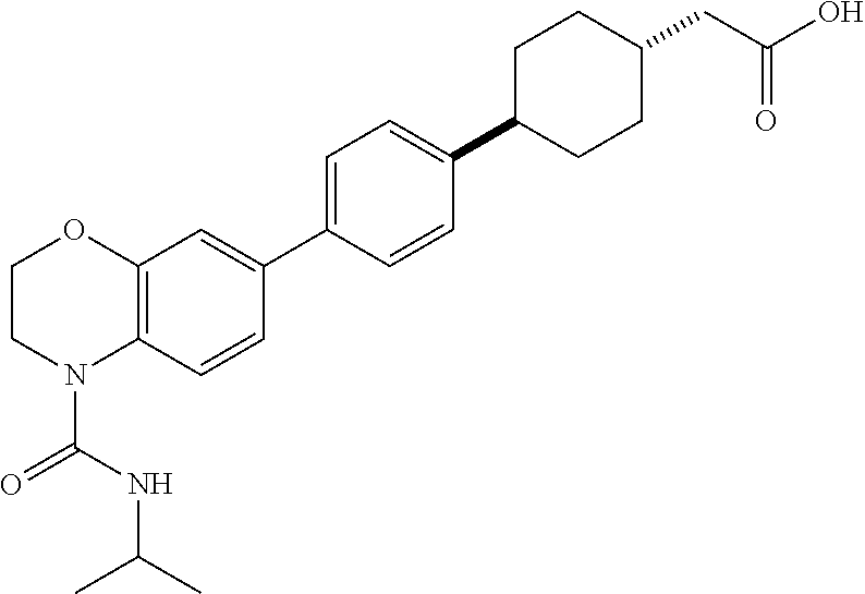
C(N1C2=C(OCC1)C=C(C1=CC=C(C3CCC(CC(O)=O)CC3)C=C1)C=C2)(NC(C)C)=O
